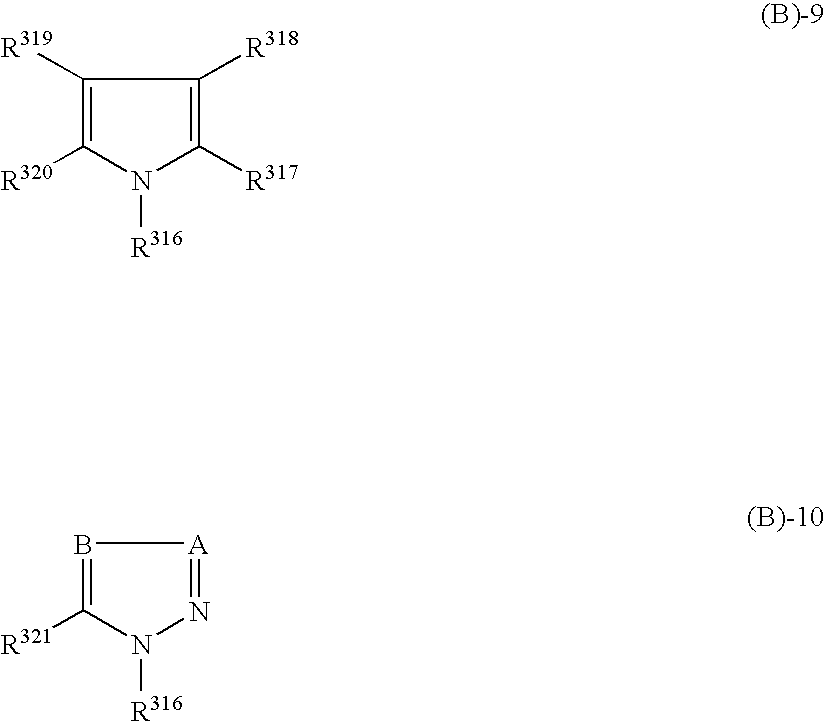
N1([R316])C([R317])=C([R318])C([R319])=C1[R320].N1([R316])N=[A]B=C1[R321]
